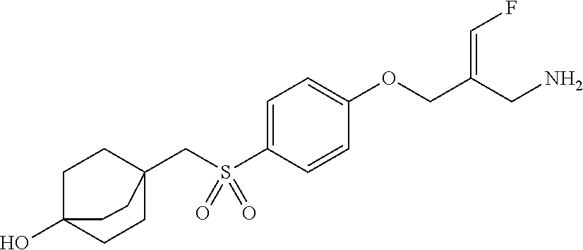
C1=C(S(CC23CCC(O)(CC2)CC3)(=O)=O)C=CC(OCC(CN)=CF)=C1
